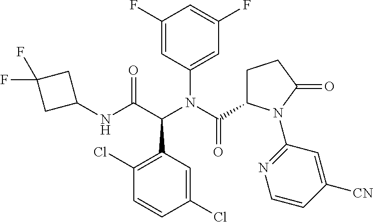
C1(C(C(=O)NC2CC(F)(F)C2)N(C(C2CCC(=O)N2C2=NC=CC([CN])=C2)=O)C2=CC(F)=CC(F)=C2)=C(Cl)C=CC(Cl)=C1
